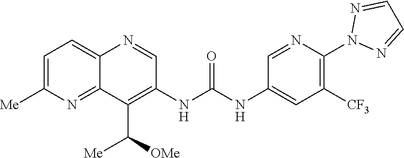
C1(NC(NC2=C(C([OMe])[Me])C3=NC([Me])=CC=C3N=C2)=O)=CC([CF3])=C(N2N=CC=N2)N=C1
